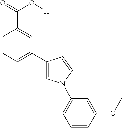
C1=CC=C(C2=CN(C3=CC=CC(OC)=C3)C=C2)C=C1C(=O)O[H]
